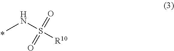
CNS([R10])(=O)=O
